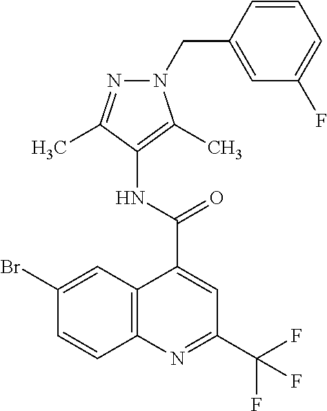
C12=C(N=C(C(F)(F)F)C=C1C(=O)NC1=C(C)N(CC3=CC(F)=CC=C3)N=C1C)C=CC(Br)=C2
